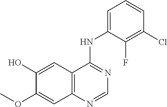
C12=C(C=C(O)C(OC)=C1)C(NC1=CC=CC(Cl)=C1F)=NC=N2
